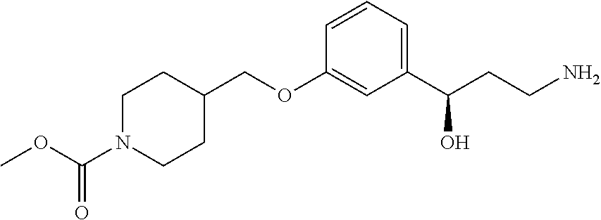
C1(COC2=CC(C(CCN)O)=CC=C2)CCN(C(OC)=O)CC1
